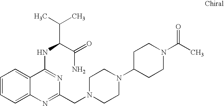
C1=CC=C2C(=C1)C(NC(C(C)C)C(=O)N)=NC(CN1CCN(C3CCN(C(C)=O)CC3)CC1)=N2
